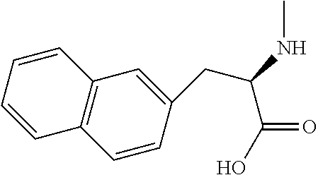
C1=CC(CC(NC)C(=O)O)=CC2=C1C=CC=C2
